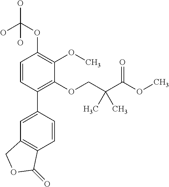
C1=CC(C2=CC3=C(C=C2)C(=O)OC3)=C(OCC(C(OC)=O)(C)C)C(OC)=C1OC(O)(O)O
